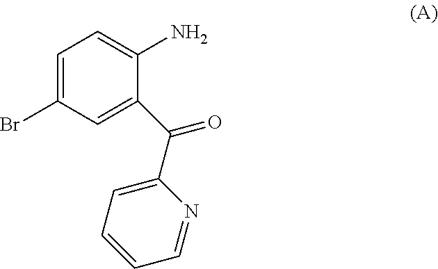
C1=C(Br)C=C(C(=O)C2=CC=CC=N2)C(N)=C1
